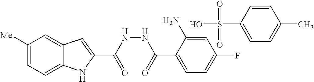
C1([Me])=CC=C2C(=C1)C=C(C(NNC(C1=CC=C(F)C=C1N)=O)=O)N2.C1(S(O)(=O)=O)=CC=C(C)C=C1
